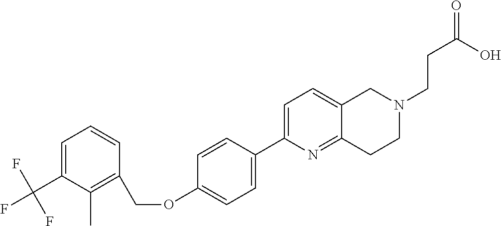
C1=C(C(F)(F)F)C(C)=C(COC2=CC=C(C3=CC=C4C(=N3)CCN(CCC(=O)O)C4)C=C2)C=C1
